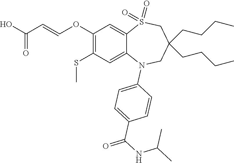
OC(=O)C=COC1=C(SC)C=C2C(=C1)S(=O)(=O)CC(CCCC)(CCCC)CN2C1=CC=C(C(NC(C)C)=O)C=C1
